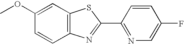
C1(OC)=CC2=C(C=C1)N=C(C1=NC=C(F)C=C1)S2
